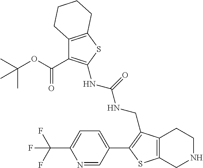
C12=C(SC(NC(NCC3=C(C4=CC=C(C(F)(F)F)N=C4)SC4=C3CCNC4)=O)=C1C(OC(C)(C)C)=O)CCCC2
